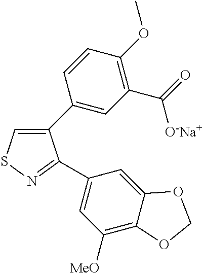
C1(C2=CC(C(=O)[O-Na+])=C(OC)C=C2)=CSN=C1C1=CC([MeO])=C2C(=C1)OCO2
